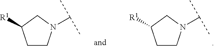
C1CN(C(C)C)CC1[R1].C1CN(C(C)C)CC1[R1]
